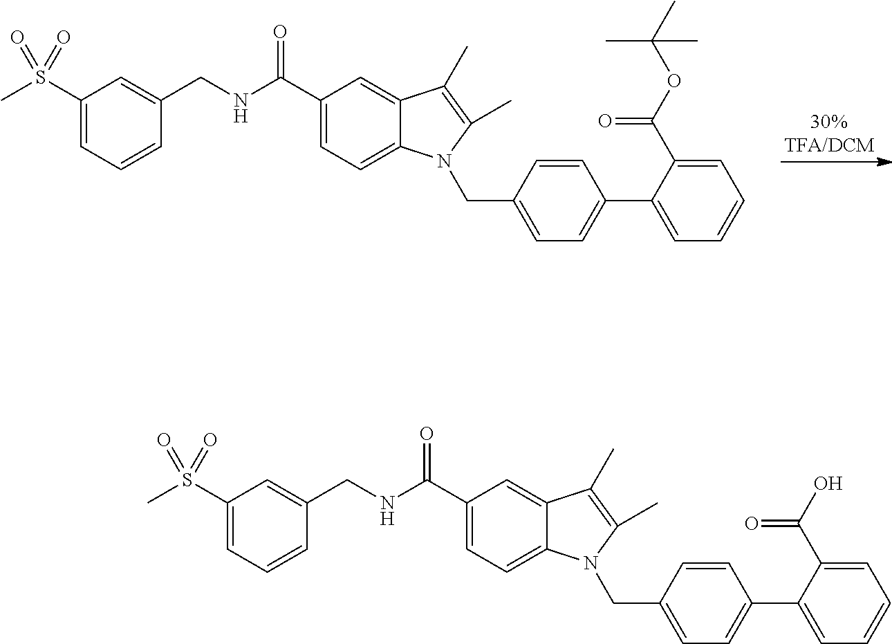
C1(C(NCC2=CC(S(C)(=O)=O)=CC=C2)=O)=CC=C2C(=C1)C(C)=C(C)N2CC1=CC=C(C2=CC=CC=C2C(OC(C)(C)C)=O)C=C1.C1(C(NCC2=CC(S(C)(=O)=O)=CC=C2)=O)=CC=C2C(=C1)C(C)=C(C)N2CC1=CC=C(C2=CC=CC=C2C(O)=O)C=C1
